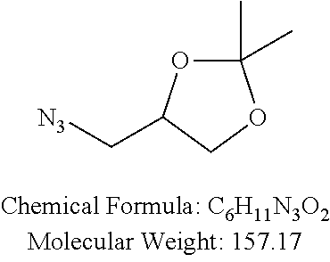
C1(C)(C)OC(C[N3])CO1
